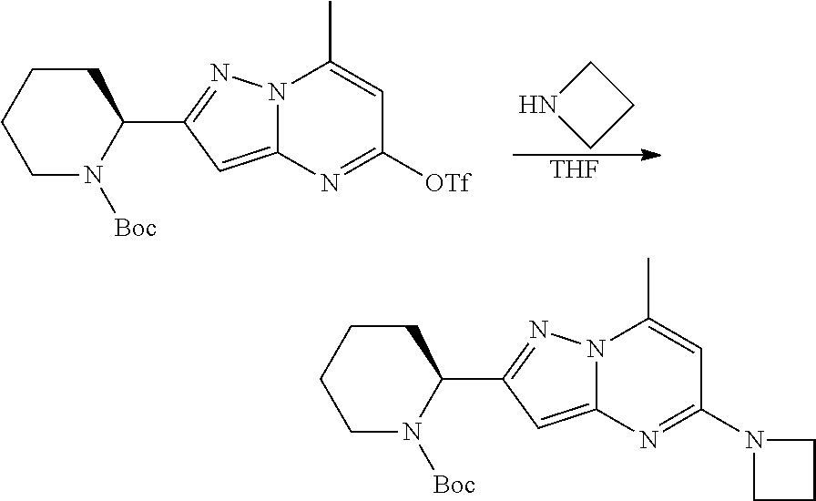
C1CCC(C2=NN3C(=C2)N=C(N2CCC2)C=C3C)N([Boc])C1.C1CCC(C2=NN3C(=C2)N=C([OTf])C=C3C)N([Boc])C1.C1NCC1.[THF]
